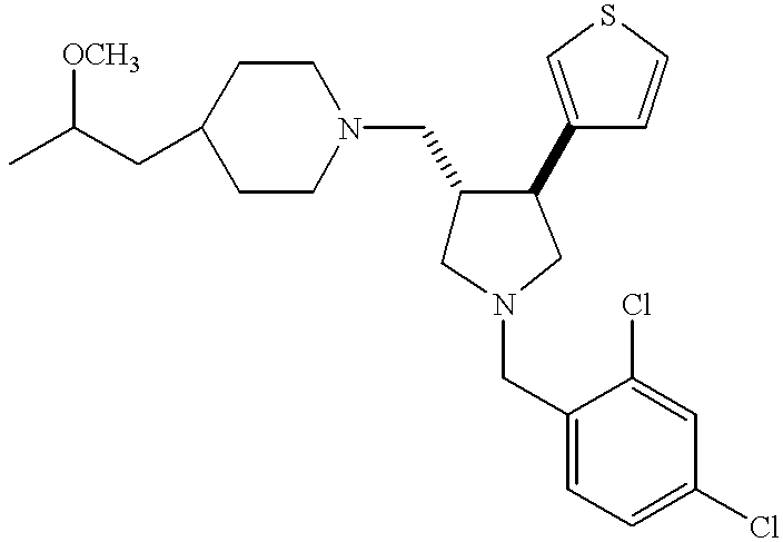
C1C(CC(C)[OCH3])CCN(CC2CN(CC3=CC=C(Cl)C=C3Cl)CC2C2=CSC=C2)C1
